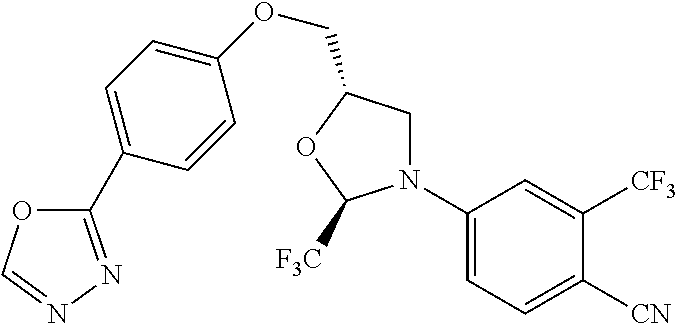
C1N(C2=CC=C([CN])C([CF3])=C2)C([F3C])OC1COC1=CC=C(C2=NN=CO2)C=C1
